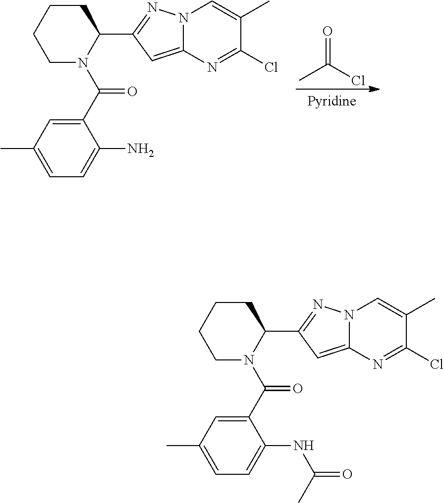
CC(Cl)=O.C1CCCN(C(C2=CC(C)=CC=C2N)=O)C1C1=NN2C(=C1)N=C(Cl)C(C)=C2.C1CCCN(C(C2=CC(C)=CC=C2NC(=O)C)=O)C1C1=NN2C(=C1)N=C(Cl)C(C)=C2
